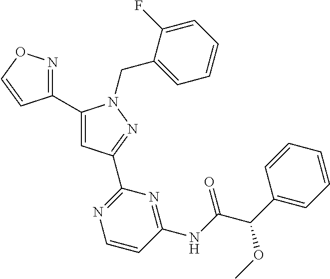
C1(C2=NOC=C2)=CC(C2=NC=CC(NC(C(C3=CC=CC=C3)OC)=O)=N2)=NN1CC1=CC=CC=C1F
